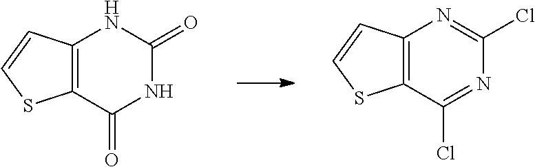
C12=C(C(=O)NC(=O)N1)SC=C2.C12=C(C(Cl)=NC(Cl)=N1)SC=C2
